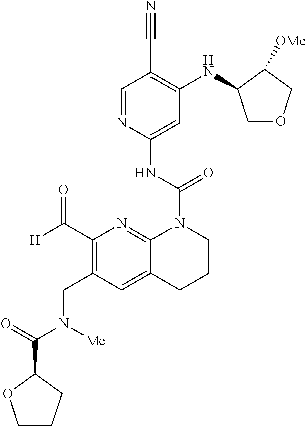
C1=NC(NC(N2C3=NC(C([H])=O)=C(CN(C(=O)C4OCCC4)[Me])C=C3CCC2)=O)=CC(NC2COCC2[OMe])=C1C#N
